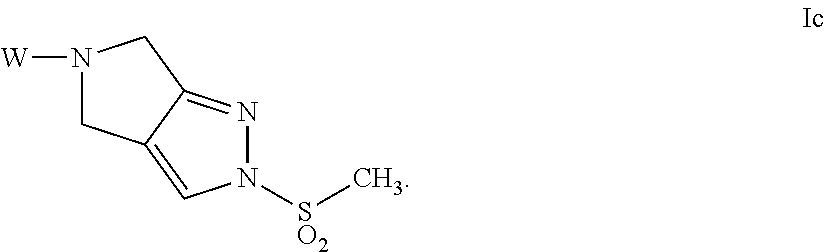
N1([W])CC2=CN([SO2]C)N=C2C1
